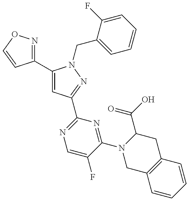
C1(C2=CC(C3=NC=C(F)C(N4CC5=C(CC4C(=O)O)C=CC=C5)=N3)=NN2CC2=CC=CC=C2F)=NOC=C1
